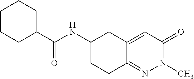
C1(C(NC2CCC3=NN(C)C(=O)C=C3C2)=O)CCCCC1
